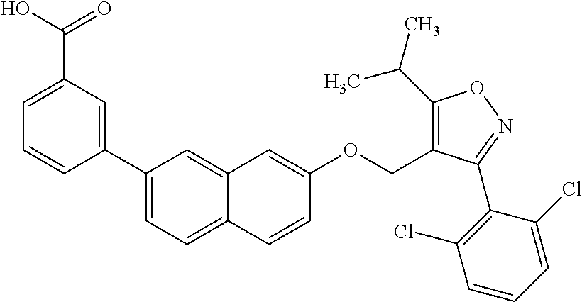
C1(C2=CC=C3C(=C2)C=C(OCC2=C(C(C)C)ON=C2C2=C(Cl)C=CC=C2Cl)C=C3)=CC(C(=O)O)=CC=C1
